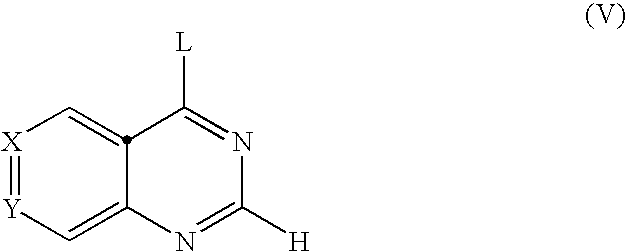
[X]1=[Y]C=C2N=C([H])N=C([L])C2=C1
